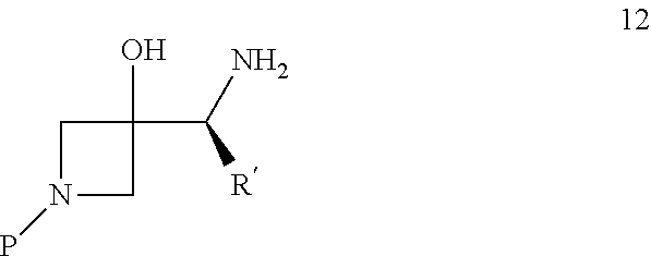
C1N(P)CC1(O)C(N)[R]
